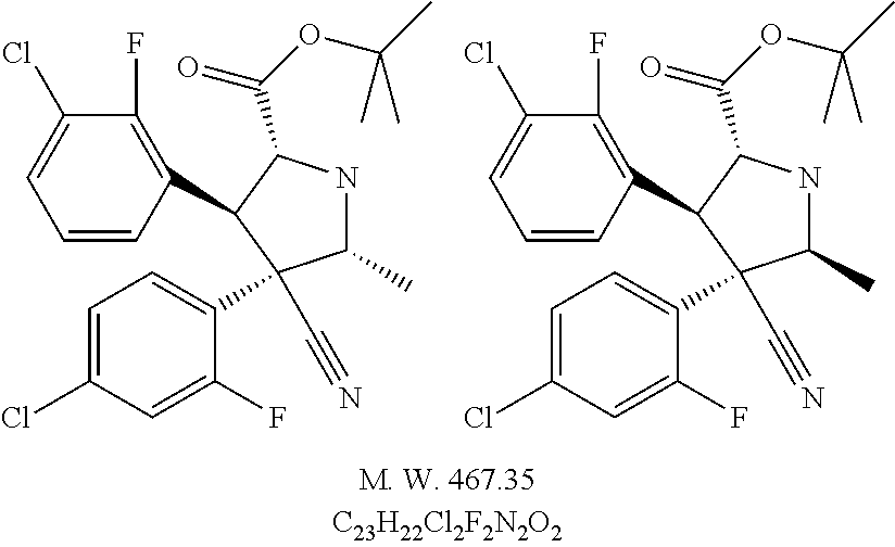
C1=CC(C2C(C(OC(C)(C)C)=O)NC(C)C2(C#N)C2=CC=C(Cl)C=C2F)=C(F)C(Cl)=C1.C1=CC(C2C(C(OC(C)(C)C)=O)NC(C)C2(C#N)C2=CC=C(Cl)C=C2F)=C(F)C(Cl)=C1
